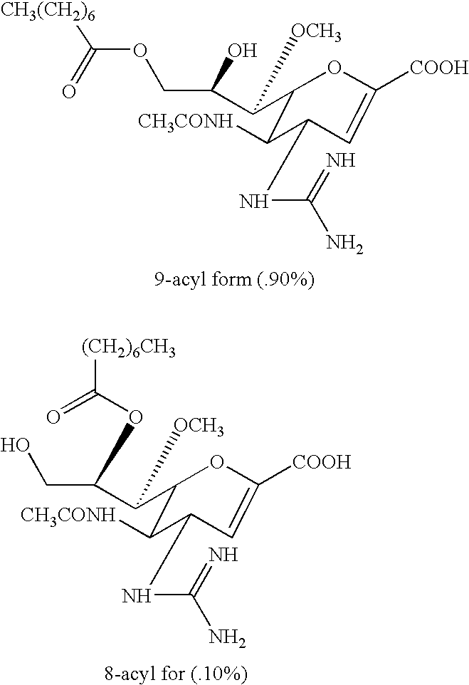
[CH3(CH2)6]C(OCC(O)C(C1C([CH3CONH])C(NC(N)=N)C=C([COOH])O1)[OCH3])=O.C(C1C([CH3CONH])C(NC(N)=N)C=C([COOH])O1)([OCH3])C(OC([(CH2)6CH3])=O)CO
